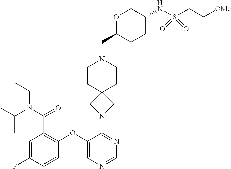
C1=C(F)C=CC(OC2=CN=CN=C2N2CC3(C2)CCN(CC2CCC(NS(CC[OMe])(=O)=O)CO2)CC3)=C1C(N(CC)C(C)C)=O
